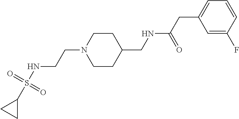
C1C(S(NCCN2CCC(CNC(CC3=CC=CC(F)=C3)=O)CC2)(=O)=O)C1
